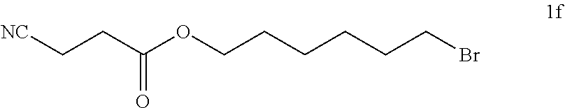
[NC]CCC(OCCCCCCBr)=O
